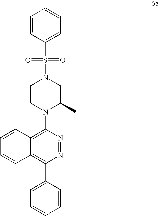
C1=CC(S(N2CCN(C3=C4C(=C(C5=CC=CC=C5)N=N3)C=CC=C4)C(C)C2)(=O)=O)=CC=C1
